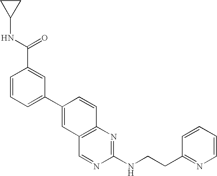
C1(C2=CC3=C(C=C2)N=C(NCCC2=NC=CC=C2)N=C3)=CC=CC(C(=O)NC2CC2)=C1
